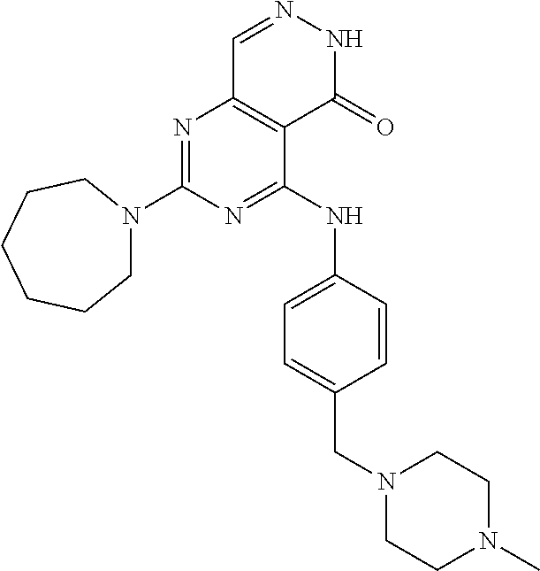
N1=C(NC2=CC=C(CN3CCN(C)CC3)C=C2)C2=C(N=C1N1CCCCCC1)C=NNC2=O
